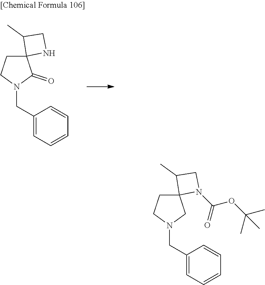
C1(CN2C(=O)C3(CC2)NCC3C)=CC=CC=C1.C1(CN2CC3(CC2)N(C(OC(C)(C)C)=O)CC3C)=CC=CC=C1
